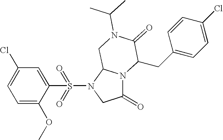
C1=C(OC)C(S(N2CC(=O)N3C2CN(C(C)C)C(=O)C3CC2=CC=C(Cl)C=C2)(=O)=O)=CC(Cl)=C1
